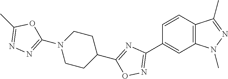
C1=CC2=C(C=C1C1=NOC(C3CCN(C4=NN=C(C)O4)CC3)=N1)N(C)N=C2C
